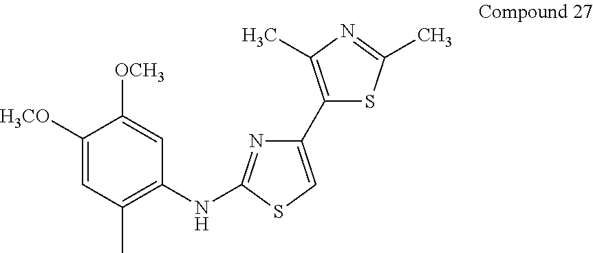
C1([H3CO])=CC(C)=C(NC2=NC(C3=C(C)N=C(C)S3)=CS2)C=C1[OCH3]
